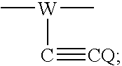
C[W](C)C#[CQ]
